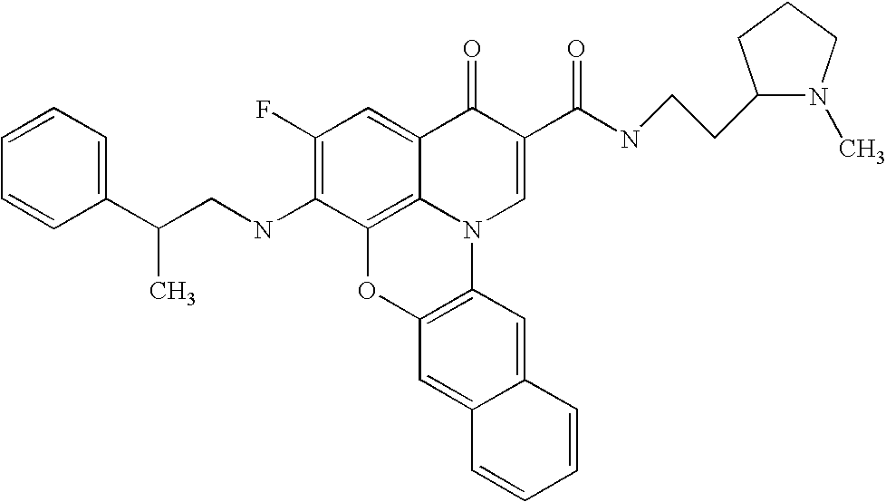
C1(F)=C(NCC(C2=CC=CC=C2)C)C2=C3C(=C1)C(=O)C(C(NCCC1N(C)CCC1)=O)=CN3C1=C(O2)C=C2C(=C1)C=CC=C2
